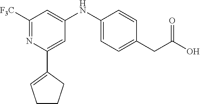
C1([F3C])=NC(C2=CCCC2)=CC(NC2=CC=C(CC(O)=O)C=C2)=C1
